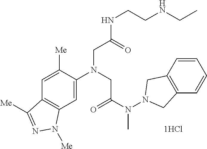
C1=C([Me])C(N(CC(N(N2CC3=C(C2)C=CC=C3)C)=O)CC(NCCNCC)=O)=CC2=C1C([Me])=NN2[Me]
